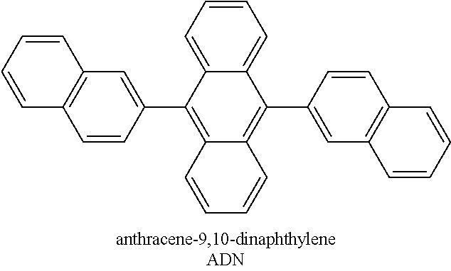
C1(C2=C3C(=C(C4=CC5=C(C=C4)C=CC=C5)C4=CC=CC=C24)C=CC=C3)=CC2=C(C=C1)C=CC=C2
